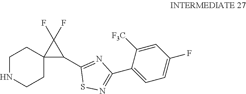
C1NCCC2(C1)C(C1=NC(C3=CC=C(F)C=C3[F3C])=NS1)C2(F)F
